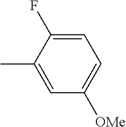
C1=C(F)C(C)=CC([OMe])=C1
